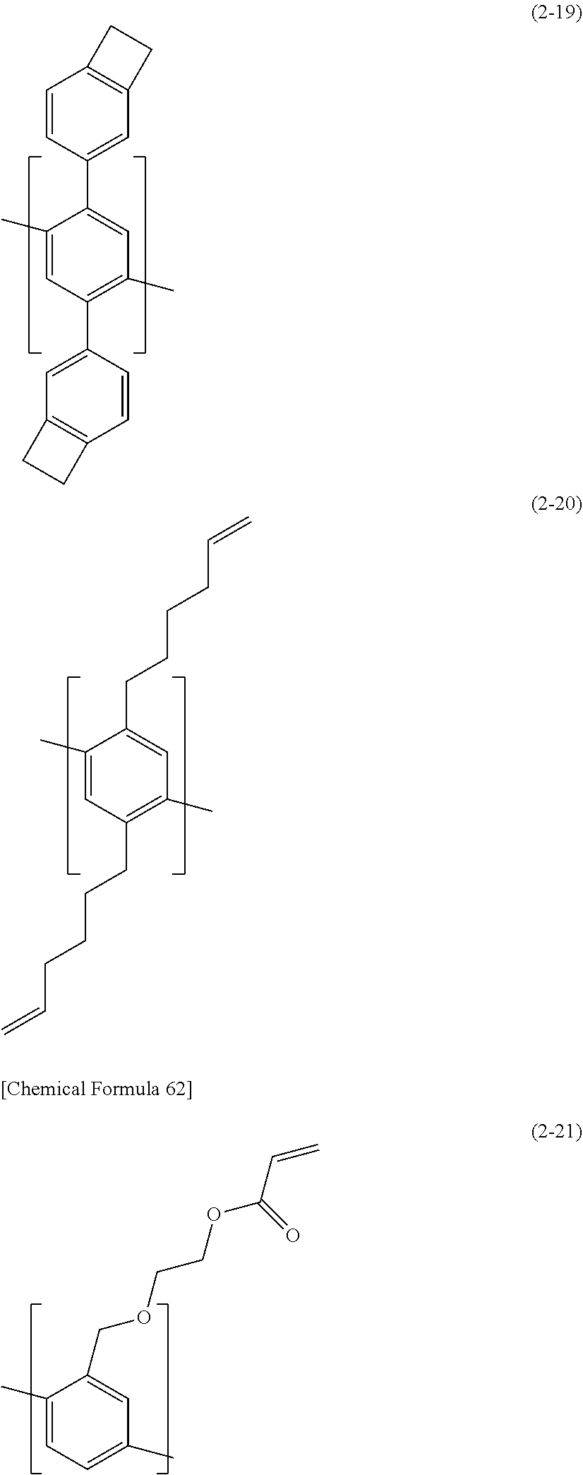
C1(C)=CC(C2=CC3=C(C=C2)CC3)=C(C)C=C1C1=CC2=C(C=C1)CC2.C1(C)=CC(CCCCC=C)=C(C)C=C1CCCCC=C.C1(C)=CC=C(C)C=C1COCCOC(C=C)=O
